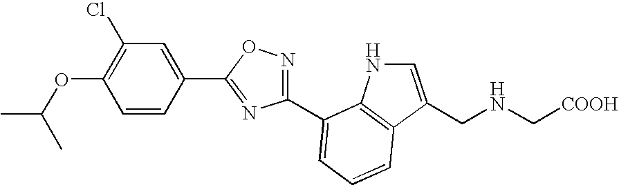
C1=CC(C2=NC(C3=CC=CC4=C3NC=C4CNC[COOH])=NO2)=CC(Cl)=C1OC(C)C
